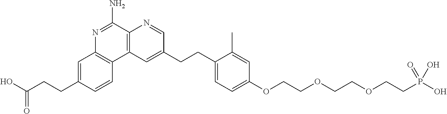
C1=C(CCC(O)=O)C=CC2=C1N=C(N)C1=C2C=C(CCC2=CC=C(OCCOCCOCCP(O)(=O)O)C=C2C)C=N1
